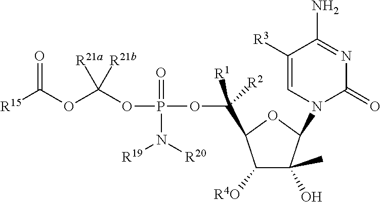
C([R1])([R2])(C1C([R4O])C(O)(C)C(N2C(=O)N=C(N)C([R3])=C2)O1)OP(OC(OC([R15])=O)([R21a])[R21b])(=O)N([R19])[R20]
